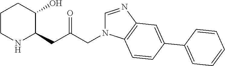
C1CNC(CC(CN2C=NC3=C2C=CC(C2=CC=CC=C2)=C3)=O)C(O)C1
